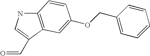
C1(COC2=CC3=C(NC=C3C=O)C=C2)=CC=CC=C1
